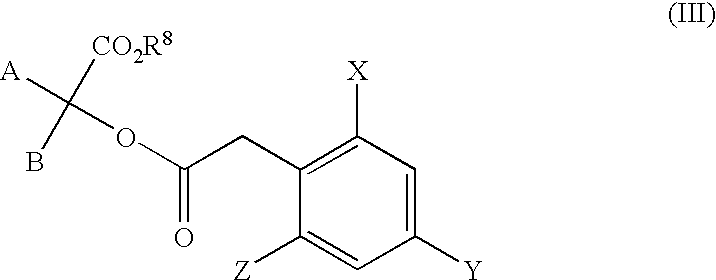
C1([Y])=CC([X])=C(CC(=O)OC([CO2R8])([A])B)C([Z])=C1
